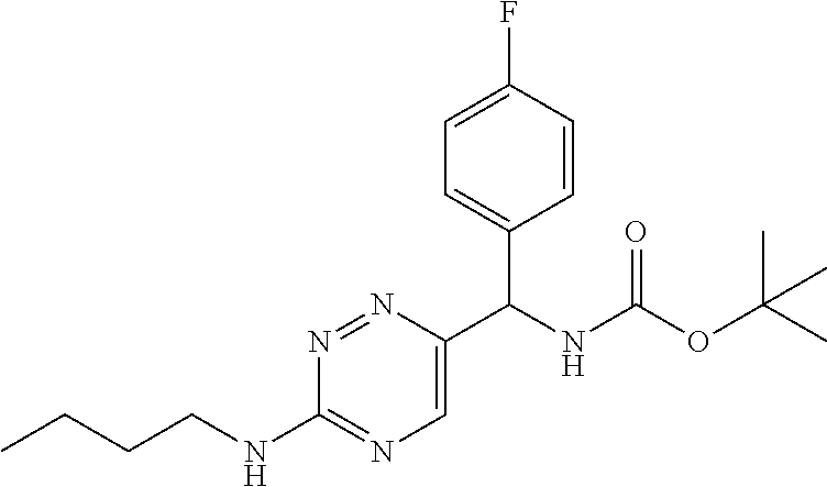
C1=C(F)C=CC(C(C2=CN=C(NCCCC)N=N2)NC(OC(C)(C)C)=O)=C1
